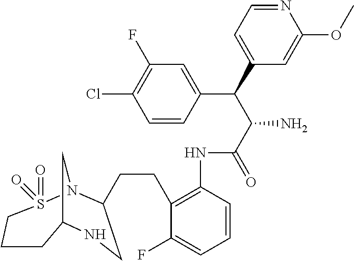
C12CN(S(=O)(=O)CCC1)C(CCC1=C(NC(C(C(C3=CC=NC(OC)=C3)C3=CC(F)=C(Cl)C=C3)N)=O)C=CC=C1F)CN2
